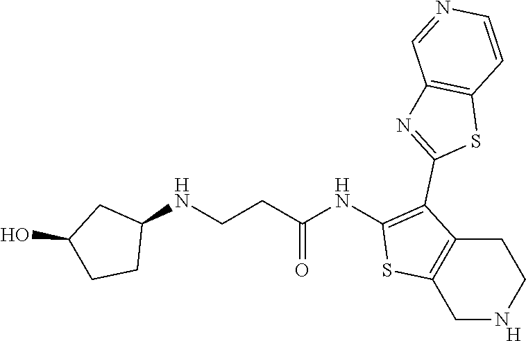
[H].C1(NC(CCNC2CC(O)CC2)=O)=C(C2=NC3=C(S2)C=CN=C3)C2=C(S1)CNCC2
